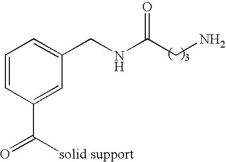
C1=CC(C(=O)[solid support])=CC(CNC(CN)=O)=C1
